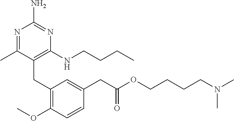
N1=C(C)C(CC2=C(OC)C=CC(CC(OCCCCN(C)C)=O)=C2)=C(NCCCC)N=C1N
